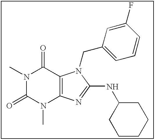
CN1C(=O)N(C)C2=C(C1=O)N(CC1=CC=CC(F)=C1)C(NC1CCCCC1)=N2
